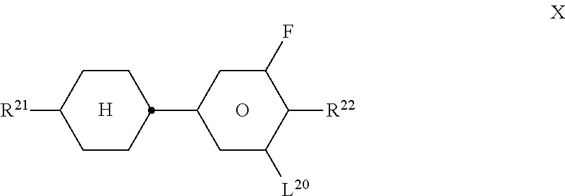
[H].O.C1CC([R21])CCC1C1CC(F)C([R22])C([L20])C1
